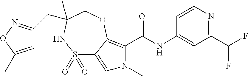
S1(=O)(=O)C2=CN(C)C(C(NC3=CC(C(F)F)=NC=C3)=O)=C2OCC(CC2=NOC(C)=C2)(C)N1
